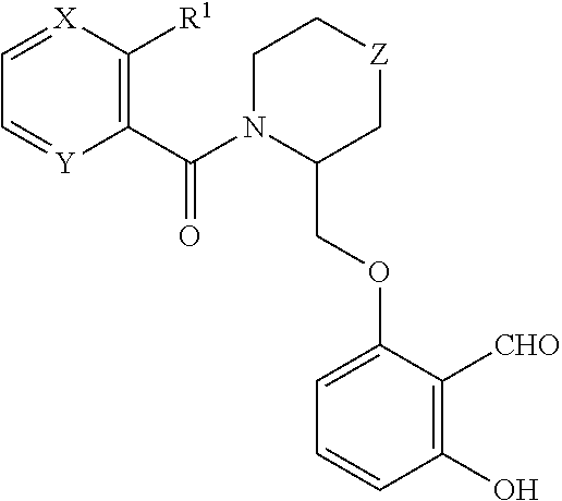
C1(C(N2C(COC3=CC=CC(O)=C3[CHO])C[Z]CC2)=O)=C([R1])[X]=CC=[Y]1
